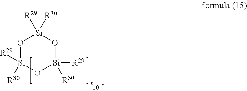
O1[Si]([R29])([R30])O[Si]([R29])([R30])O[Si]1([R29])[R30]
